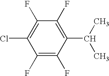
C1(F)=C(F)C(C(C)C)=C(F)C(F)=C1Cl
